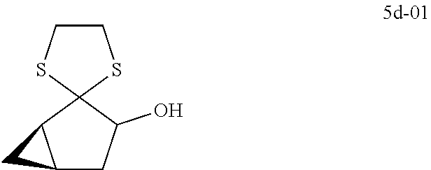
C12CC(O)C3(C1C2)SCCS3
